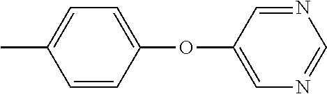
CC1=CC=C(OC2=CN=CN=C2)C=C1
